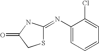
C1(N=C2SCC(=O)N2)=CC=CC=C1Cl
